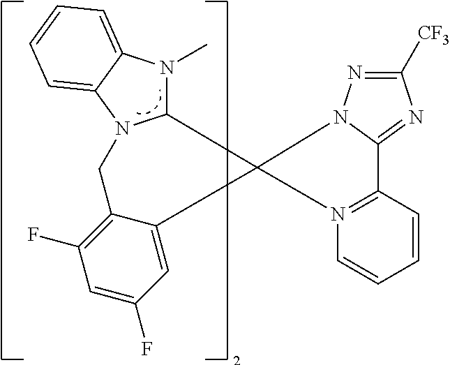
C1=CC=CN2=C1C1=NC([CF3])=NN1C21C2N(C)C3=CC=CC=C3N2CC2=C(F)C=C(F)C=C21
